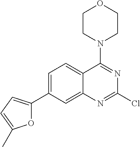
C1=C(C2=CC=C(C)O2)C=C2C(=C1)C(N1CCOCC1)=NC(Cl)=N2
